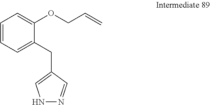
C1=CC=C(CC2=CNN=C2)C(OCC=C)=C1
